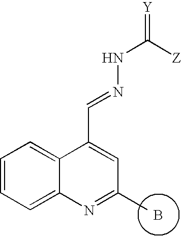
B.CC1=NC2=CC=CC=C2C(C=NNC([Z])=[Y])=C1
